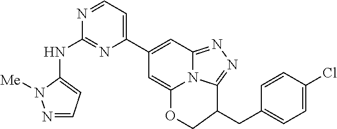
N1=CC=C(C2=CC3=NN=C4N3C(=C2)OCC4CC2=CC=C(Cl)C=C2)N=C1NC1=CC=NN1[Me]
